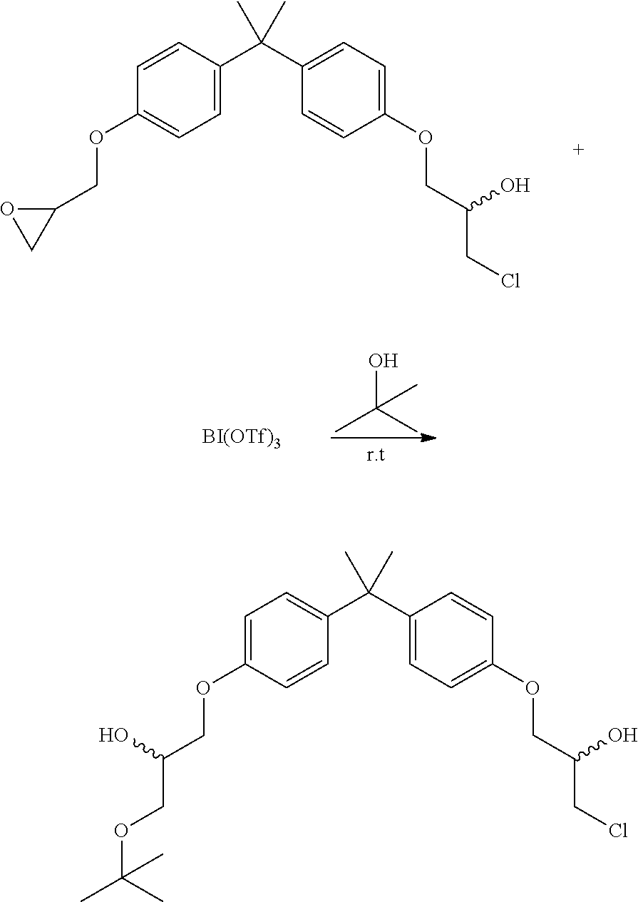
C1=CC(OCC(COC(C)(C)C)O)=CC=C1C(C1=CC=C(OCC(CCl)O)C=C1)(C)C.C1=C(C(C2=CC=C(OCC(CCl)O)C=C2)(C)C)C=CC(OCC2OC2)=C1.OC(C)(C)C
